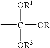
CC([OR1])([OR3])[OR]
